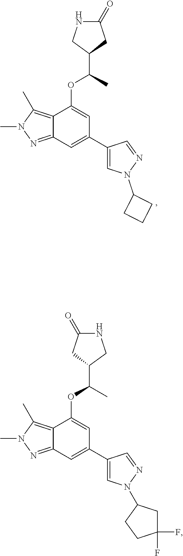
C12=NN(C)C(C)=C1C(OC(C1CC(=O)NC1)C)=CC(C1=CN(C3CCC3)N=C1)=C2.C12=NN(C)C(C)=C1C(OC(C1CC(=O)NC1)C)=CC(C1=CN(C3CC(F)(F)CC3)N=C1)=C2
